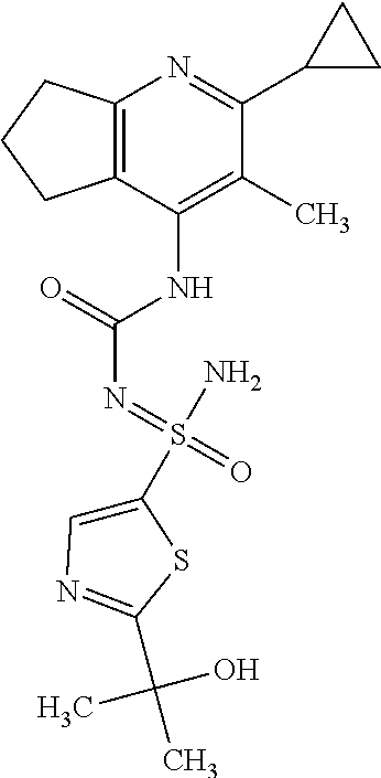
C12=C(C(NC(=O)N=S(=O)(N)C3=CN=C(C(C)(C)O)S3)=C(C)C(C3CC3)=N1)CCC2
